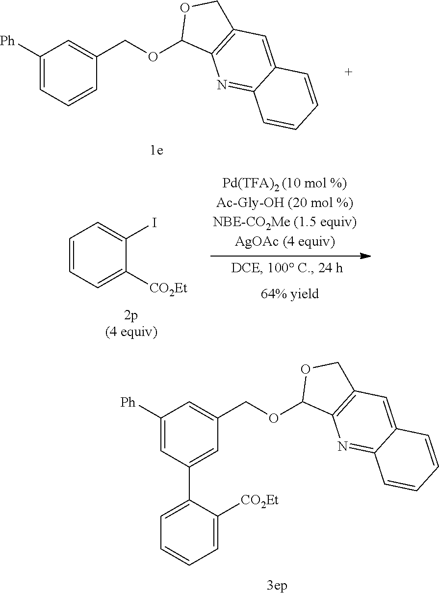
C1([Ph])=CC=CC(COC2C3=C(CO2)C=C2C(=N3)C=CC=C2)=C1.C1=CC=C([CO2Et])C(I)=C1.C1([Ph])=CC(C2=CC=CC=C2[CO2Et])=CC(COC2C3=C(CO2)C=C2C(=N3)C=CC=C2)=C1
